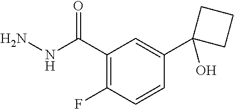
C1(C(NN)=O)=C(F)C=CC(C2(O)CCC2)=C1
